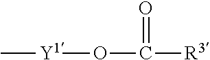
C[Y1]OC(=O)[R3]
